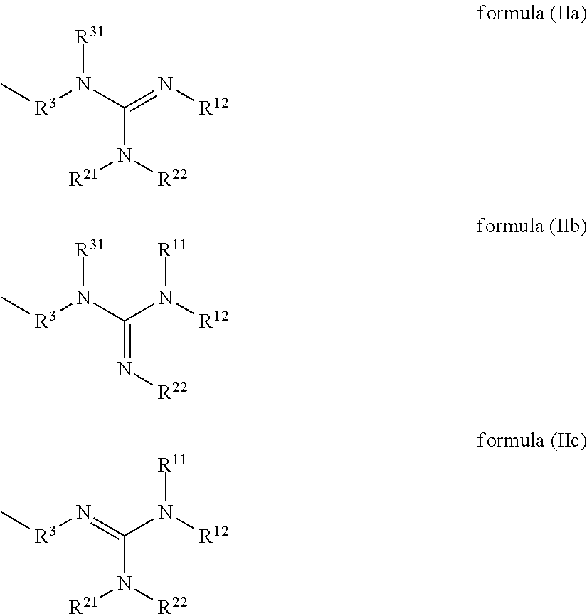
[R3](N(C(=N[R12])N([R22])[R21])[R31])C.[R3](N(C(N([R12])[R11])=N[R22])[R31])C.[R3](N=C(N([R12])[R11])N([R22])[R21])C
